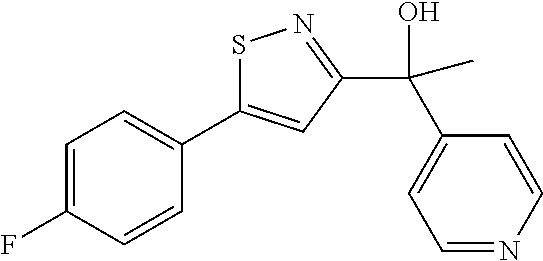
C1=C(F)C=CC(C2=CC(C(C)(C3=CC=NC=C3)O)=NS2)=C1
